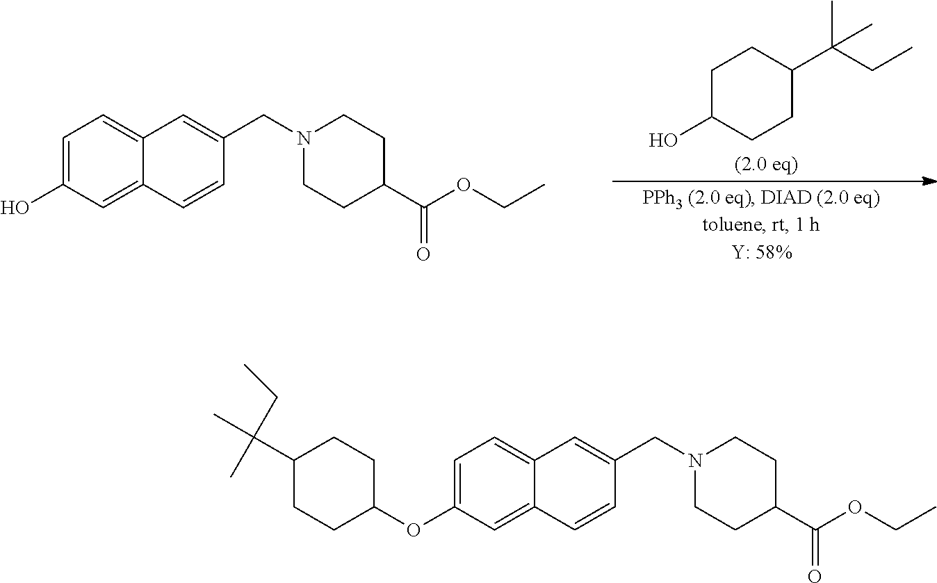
C1=C(O)C=C2C(=C1)C=C(CN1CCC(C(OCC)=O)CC1)C=C2.C1C(C(C)(C)CC)CCC(O)C1.C1=C(OC2CCC(C(CC)(C)C)CC2)C=C2C(=C1)C=C(CN1CCC(C(OCC)=O)CC1)C=C2
